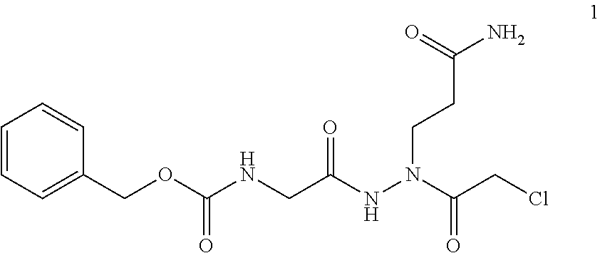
C(C(NN(C(CCl)=O)CCC(N)=O)=O)NC(OCC1=CC=CC=C1)=O
